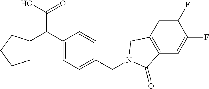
C1(F)=CC2=C(C=C1F)C(=O)N(CC1=CC=C(C(C(O)=O)C3CCCC3)C=C1)C2
